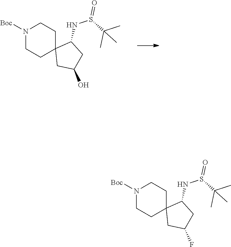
C1N([Boc])CCC2(C1)C(NS(C(C)(C)C)=O)CC(F)C2.C1N([Boc])CCC2(C1)C(NS(C(C)(C)C)=O)CC(O)C2
